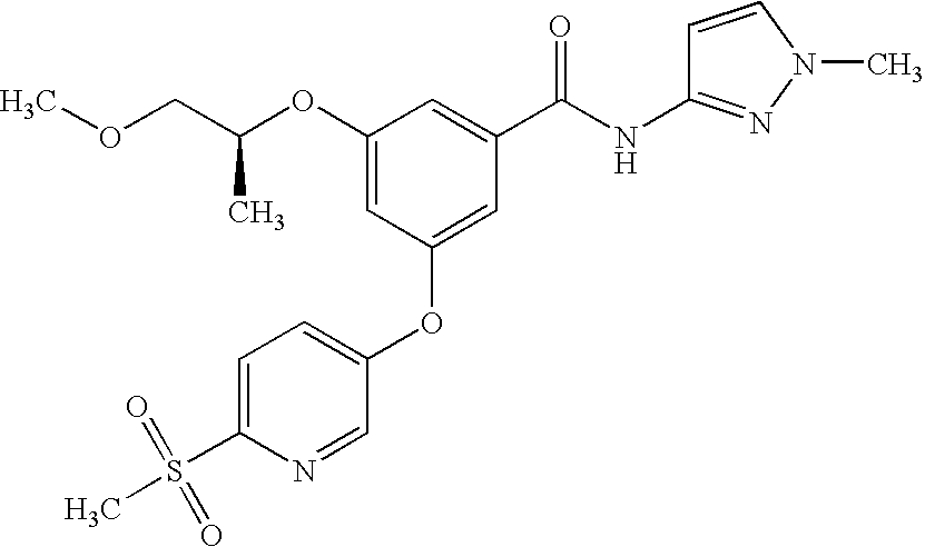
C1(OC(COC)C)=CC(OC2=CC=C(S(C)(=O)=O)N=C2)=CC(C(NC2=NN(C)C=C2)=O)=C1
